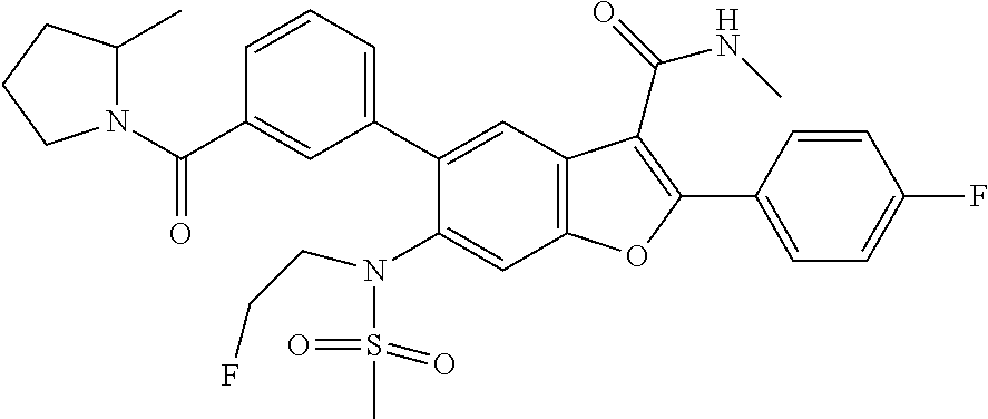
C1=CC(C2=C(C(=O)NC)C3=C(C=C(N(S(C)(=O)=O)CCF)C(C4=CC=CC(C(N5C(C)CCC5)=O)=C4)=C3)O2)=CC=C1F
